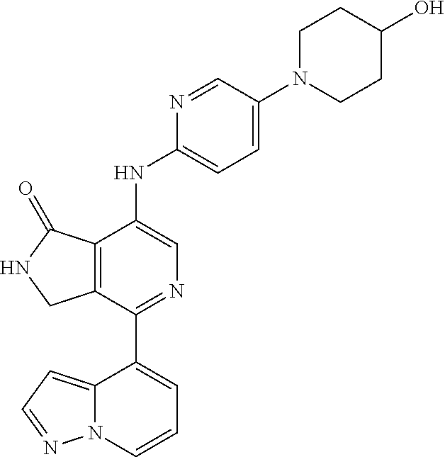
C12=C(C(=O)NC1)C(NC1=CC=C(N3CCC(O)CC3)C=N1)=CN=C2C1=CC=CN2C1=CC=N2
